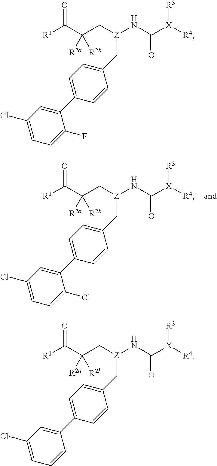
C1(C[Z](NC([X]([R4])[R3])=O)CC(C([R1])=O)([R2b])[R2a])=CC=C(C2=CC(Cl)=CC=C2Cl)C=C1.C1(C[Z](NC([X]([R4])[R3])=O)CC(C([R1])=O)([R2b])[R2a])=CC=C(C2=CC(Cl)=CC=C2F)C=C1.C1(C[Z](NC([X]([R4])[R3])=O)CC(C([R1])=O)([R2b])[R2a])=CC=C(C2=CC(Cl)=CC=C2)C=C1
